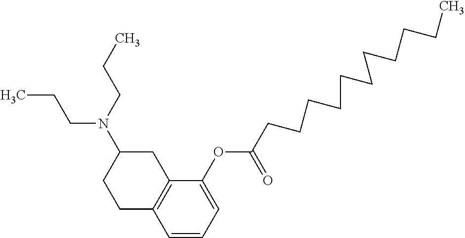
CCCN(C1CCC2=C(C1)C(OC(CCCCCCCCCCC)=O)=CC=C2)CCC
